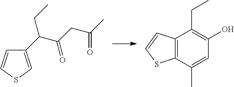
C1(C(C(CC(C)=O)=O)CC)=CSC=C1.C12=C(C=CS1)C(CC)=C(O)C=C2C
